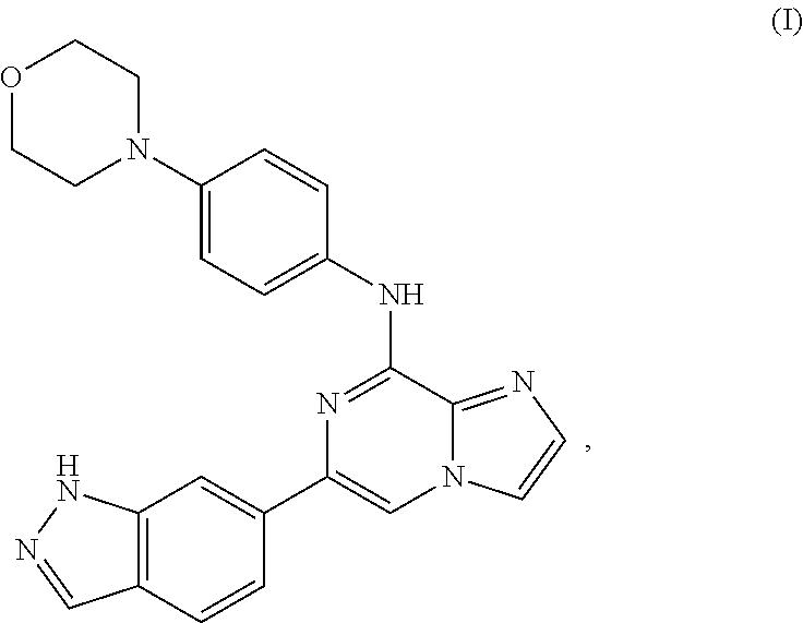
C12=C(C=CC(C3=CN4C(=NC=C4)C(NC4=CC=C(N5CCOCC5)C=C4)=N3)=C1)C=NN2
